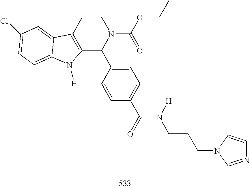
C12=C(CCN(C(OCC)=O)C1C1=CC=C(C(=O)N([H])CCCN3C=NC=C3)C=C1)C1=CC(Cl)=CC=C1N2[H]
